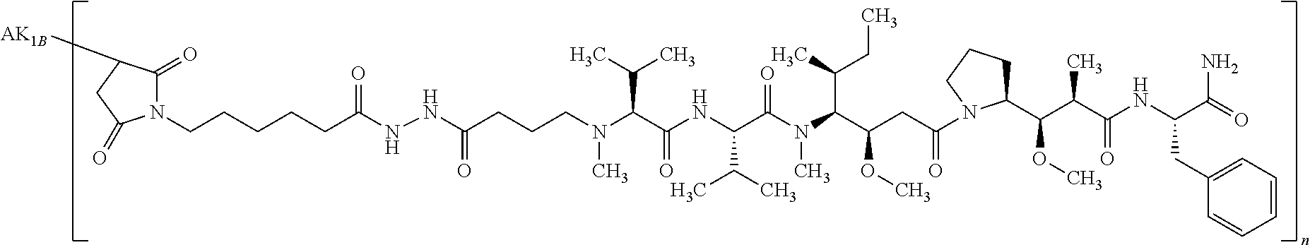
N(C(C(NC(C(C)C)C(N(C)C(C(C)CC)C(CC(=O)N1C(C(C(C(=O)NC(CC2=CC=CC=C2)C(N)=O)C)OC)CCC1)OC)=O)=O)C(C)C)(CCCC(NNC(CCCCCN1C(=O)C([AK1B])CC1=O)=O)=O)C
